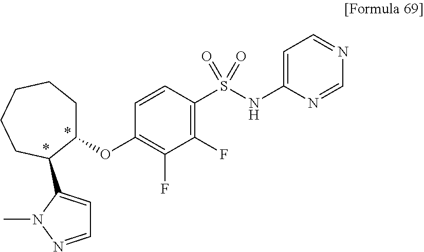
C1=C(NS(C2=C(F)C(F)=C(OC3CCCCCC3C3=CC=NN3C)C=C2)(=O)=O)N=CN=C1
